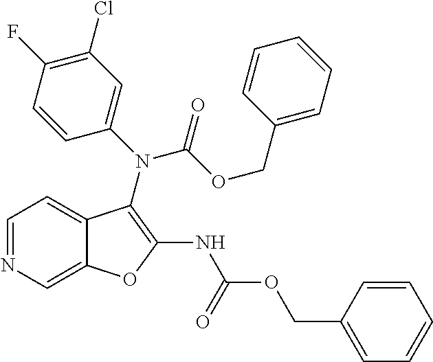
C1=C2C(=CC=N1)C(N(C(OCC1=CC=CC=C1)=O)C1=CC(Cl)=C(F)C=C1)=C(NC(OCC1=CC=CC=C1)=O)O2
